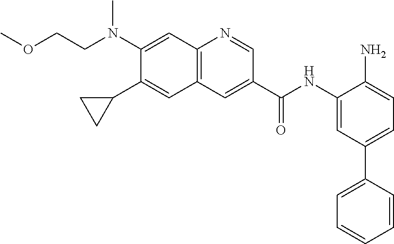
N(C1=CC2=C(C=C1C1CC1)C=C(C(NC1=CC(C3=CC=CC=C3)=CC=C1N)=O)C=N2)(CCOC)C
